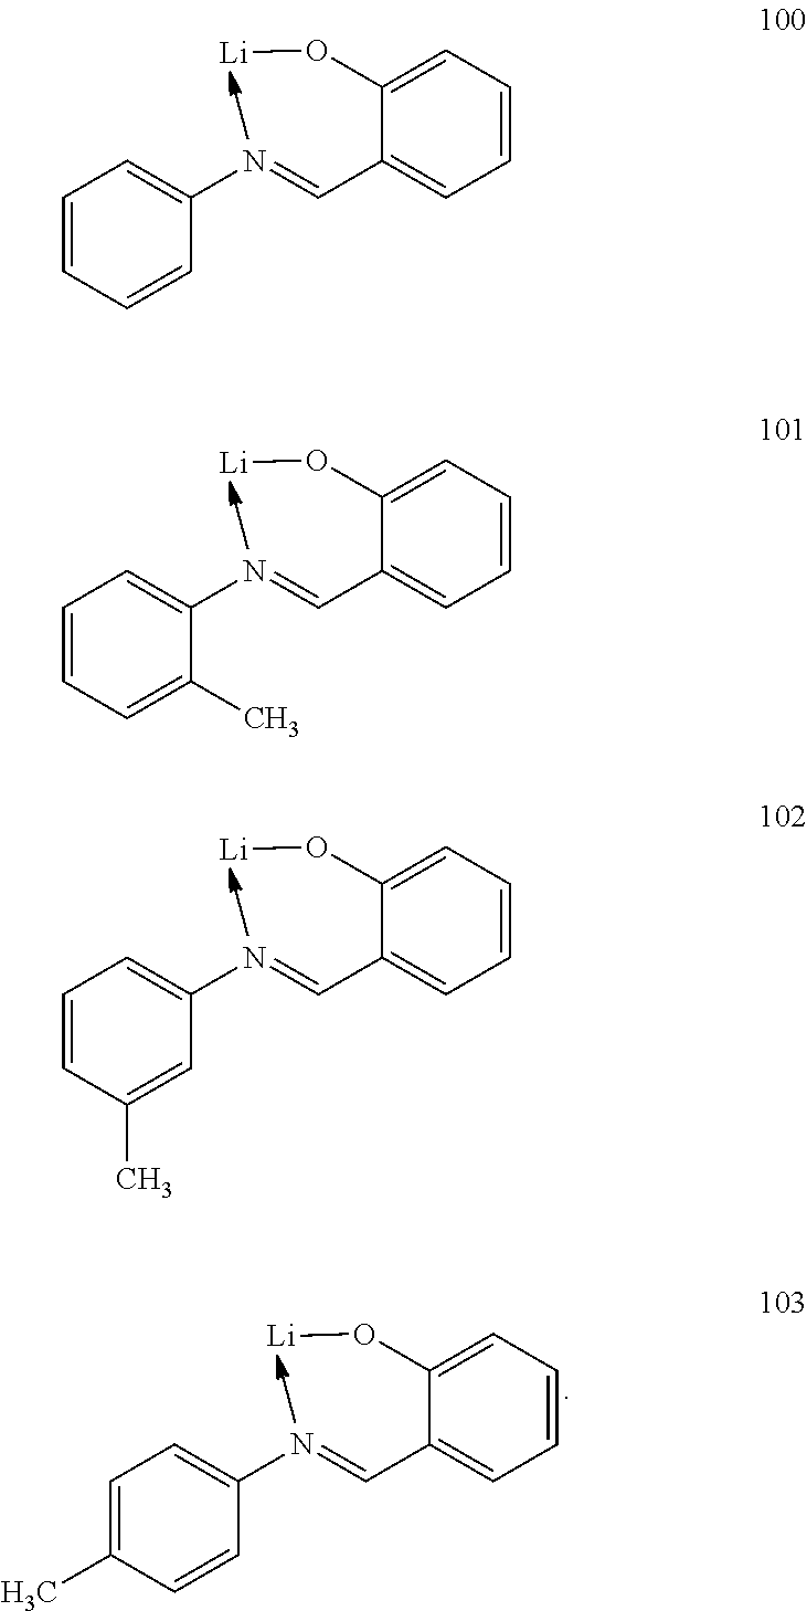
C1=CC(C)=CC(N=CC2=CC=CC=C2O[Li])=C1.C1=CC=CC(N=CC2=CC=CC=C2O[Li])=C1.C1=CC=C(C)C(N=CC2=CC=CC=C2O[Li])=C1.C1=C(C)C=CC(N=CC2=CC=CC=C2O[Li])=C1
